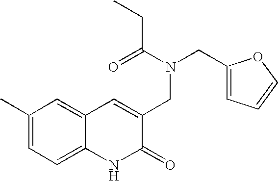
C1(C)=CC=C2C(=C1)C=C(CN(CC1=CC=CO1)C(CC)=O)C(=O)N2
